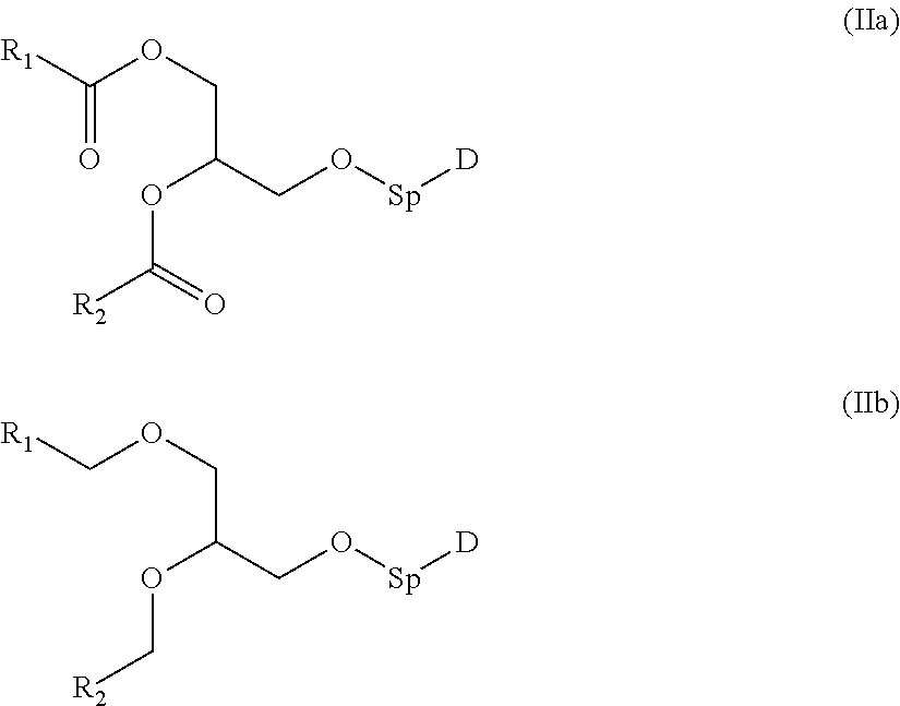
C(=O)(OCC(OC([R2])=O)CO[Sp][D])[R1].C(OCC(OC[R2])CO[Sp][D])[R1]
